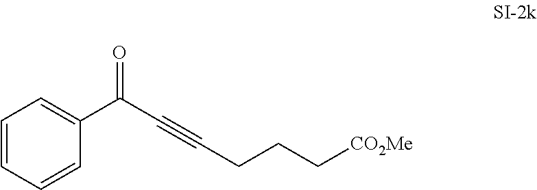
C1(C(C#CCCC[CO2Me])=O)=CC=CC=C1
